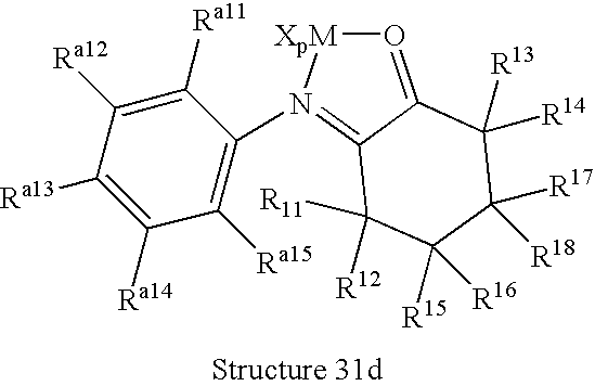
O1=C2C(=N(C3=C([Ra15])C([Ra14])=C([Ra13])C([Ra12])=C3[Ra11])[XpM]1)C([R11])([R12])C([R15])([R16])C([R18])([R17])C2([R14])[R13]
